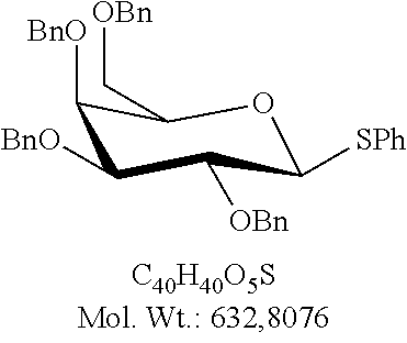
C1([BnO])C([BnO])C([OBn])C([SPh])OC1C[OBn]
